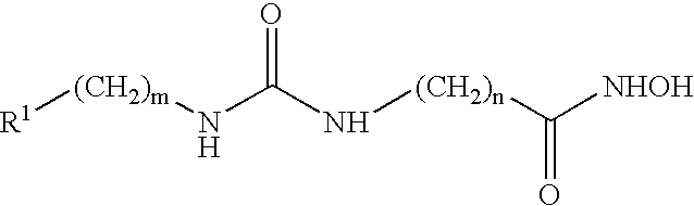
[(CH2)m]([R1])NC(N[(CH2)n]C([NHOH])=O)=O
